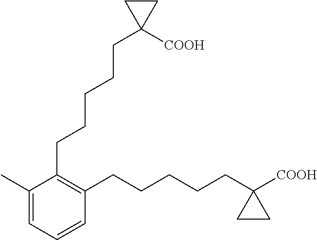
C1(C)=CC=CC(CCCCCC2([COOH])CC2)=C1CCCCCC1([COOH])CC1
